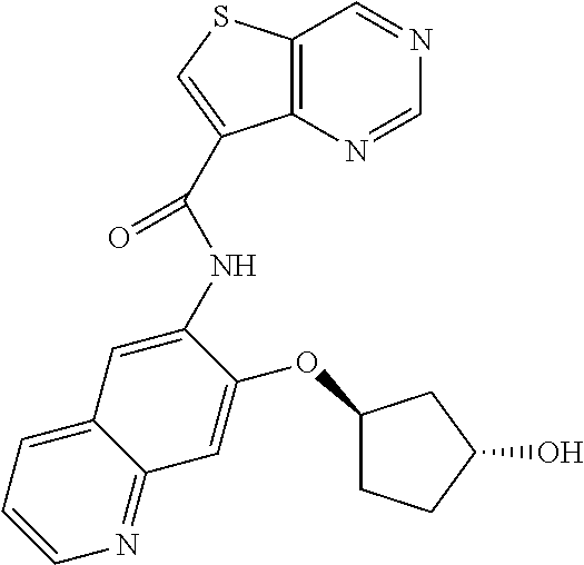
C12=C(N=CN=C1)C(C(NC1=CC3=CC=CN=C3C=C1OC1CCC(O)C1)=O)=CS2
